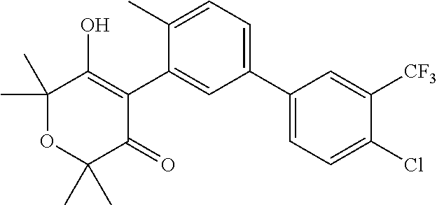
C1(C2=CC=C(C)C(C3=C(O)C(C)(C)OC(C)(C)C3=O)=C2)=CC=C(Cl)C([CF3])=C1
